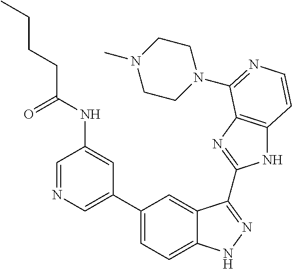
C1(C2=CN=CC(NC(CCCC)=O)=C2)=CC=C2C(=C1)C(C1=NC3=C(N1)C=CN=C3N1CCN(C)CC1)=NN2
